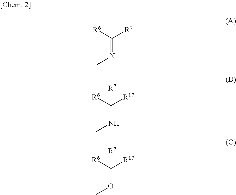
N(=C([R6])[R7])C.N(C([R6])([R17])[R7])C.O(C([R6])([R17])[R7])C
